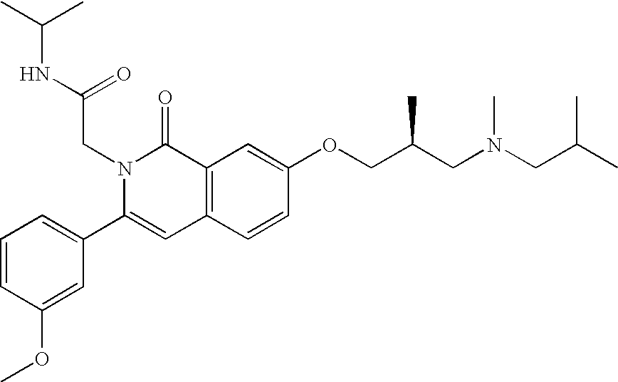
C1=CC(OC)=CC(C2=CC3=C(C(=O)N2CC(=O)NC(C)C)C=C(OCC(CN(CC(C)C)C)C)C=C3)=C1
